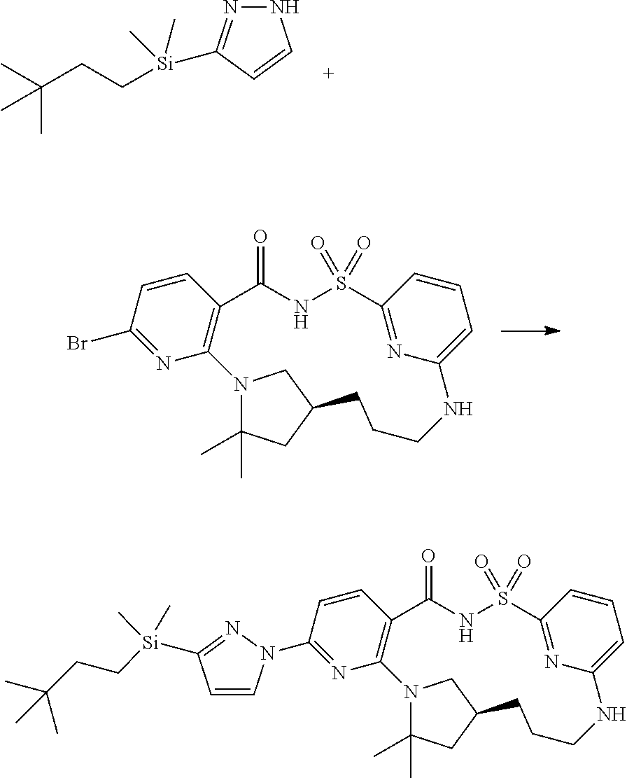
C1(Br)=NC2=C(C=C1)C(=O)NS(=O)(=O)C1=NC(=CC=C1)NCCCC1CC(C)(C)N2C1.N1N=C([Si](CCC(C)(C)C)(C)C)C=C1.C1(N2C=CC([Si](CCC(C)(C)C)(C)C)=N2)=NC2=C(C=C1)C(=O)NS(=O)(=O)C1=NC(=CC=C1)NCCCC1CC(C)(C)N2C1
